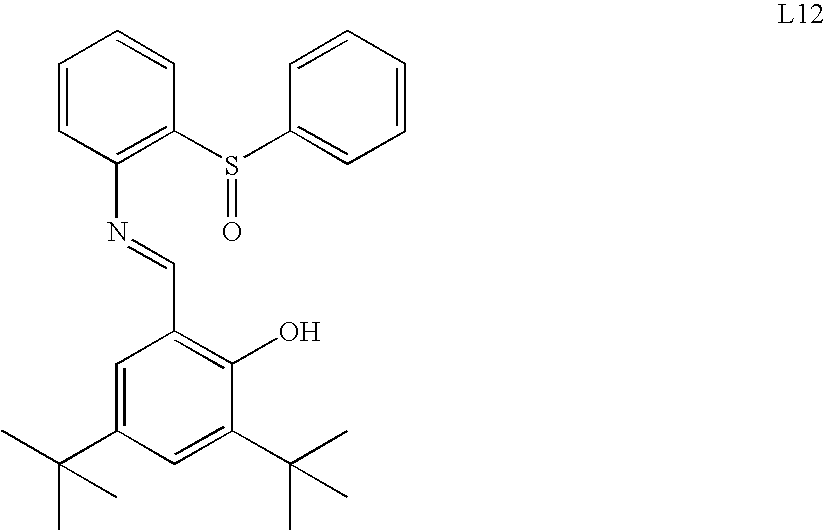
C1=CC(N=CC2=C(O)C(C(C)(C)C)=CC(C(C)(C)C)=C2)=C(S(C2=CC=CC=C2)=O)C=C1
